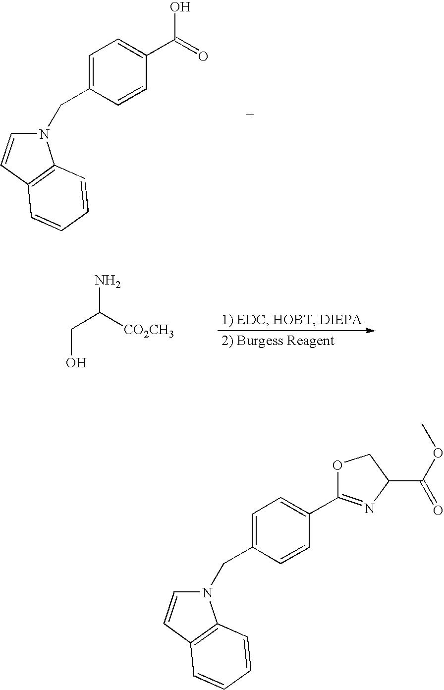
OCC([CO2CH3])N.N1(CC2=CC=C(C(=O)O)C=C2)C=CC2=C1C=CC=C2.N1(CC2=CC=C(C3=NC(C(OC)=O)CO3)C=C2)C=CC2=C1C=CC=C2
